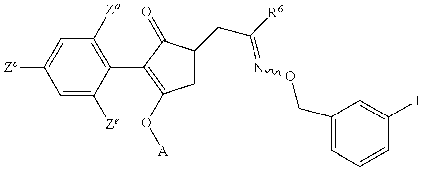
C1=C([Ze])C(C2=C(O[A])CC(CC(=NOCC3=CC=CC(I)=C3)[R6])C2=O)=C([Za])C=C1[Zc]
